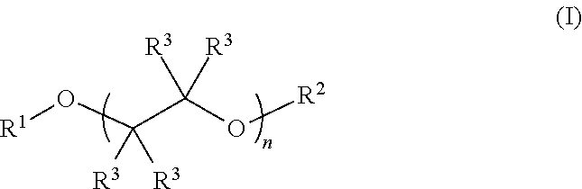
[R1]OC([R3])([R3])C(O[R2])([R3])[R3]
